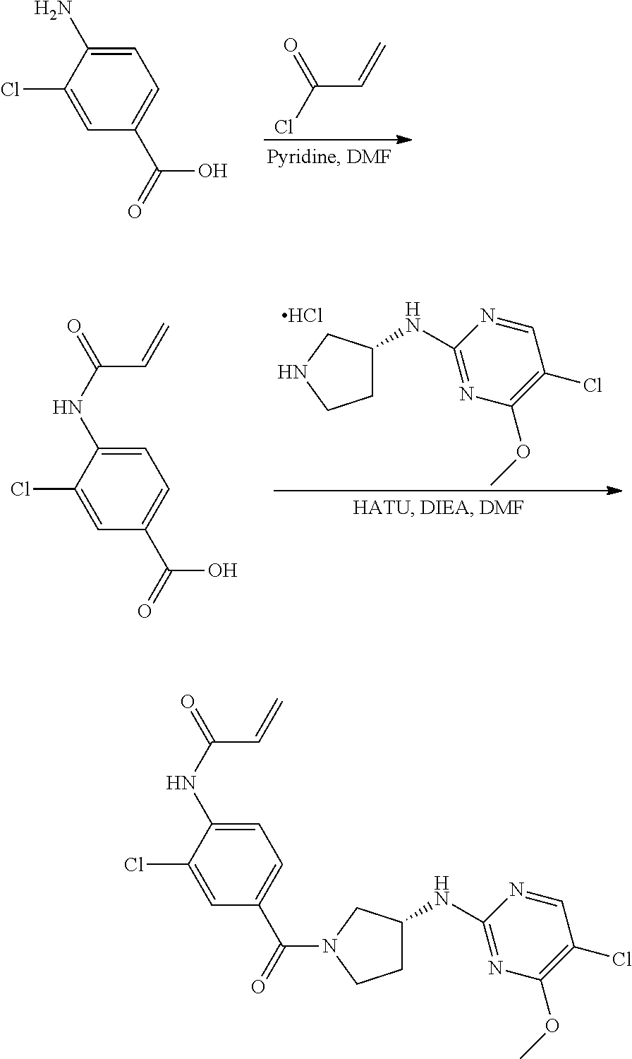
OC(=O)C1=CC=C(N)C(Cl)=C1.ClC(C=C)=O.Cl.C1C(NC2=NC(OC)=C(Cl)C=N2)CNC1.OC(=O)C1=CC=C(NC(C=C)=O)C(Cl)=C1.C1C(NC2=NC(OC)=C(Cl)C=N2)CN(C(=O)C2=CC=C(NC(C=C)=O)C(Cl)=C2)C1
